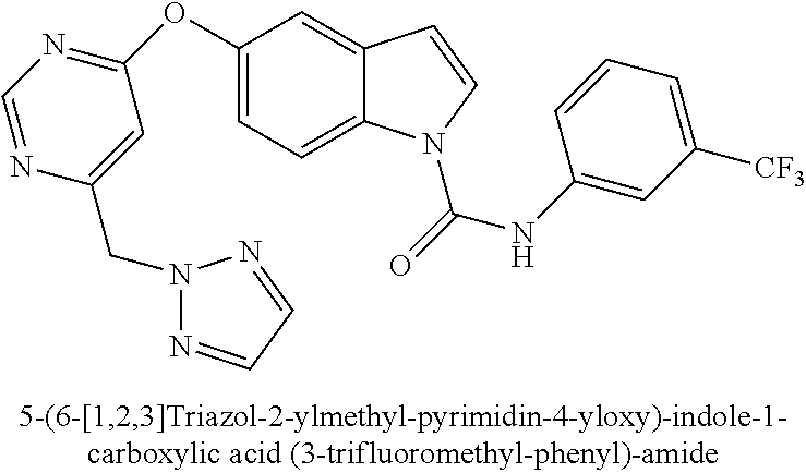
C1(OC2=NC=NC(CN3N=CC=N3)=C2)=CC=C2C(=C1)C=CN2C(=O)NC1=CC([CF3])=CC=C1
